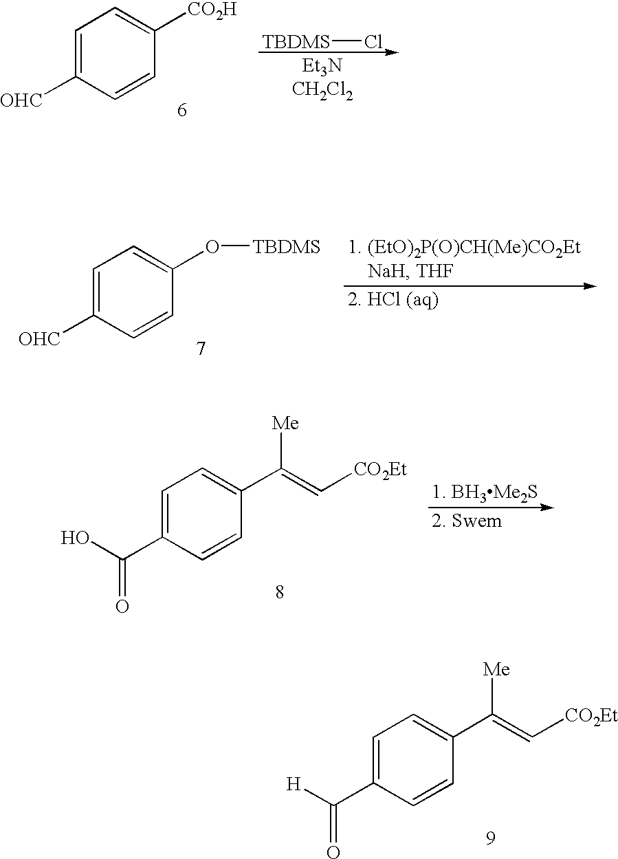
C1=C([OHC])C=CC([CO2H])=C1.[TBDMS]Cl.C1=C([OHC])C=CC(O[TBDMS])=C1.C1=C(C(O)=O)C=CC(C(=C[CO2Et])[Me])=C1.C1=C(C(=O)[H])C=CC(C(=C[CO2Et])[Me])=C1
